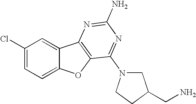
C1(Cl)=CC=C2C(=C1)C1=C(O2)C(N2CC(CN)CC2)=NC(N)=N1
